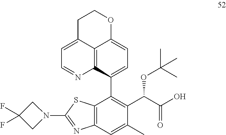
N1(C2=NC3=C(S2)C(C2=CC=C4C5=C2N=CC=C5CCO4)=C(C(C(O)=O)OC(C)(C)C)C(C)=C3)CC(F)(F)C1
